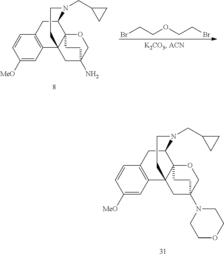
C1([MeO])=CC2=C(C=C1)CC1C34C2(CC(N2CCOCC2)(CO3)CC4)CCN1CC1CC1.C1([MeO])=CC2=C(C=C1)CC1C34C2(CC(N)(CO3)CC4)CCN1CC1CC1.BrCCOCCBr
